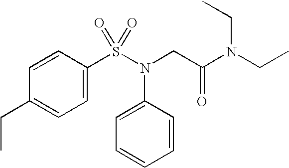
C1=C(CC)C=CC(S(N(CC(N(CC)CC)=O)C2=CC=CC=C2)(=O)=O)=C1
